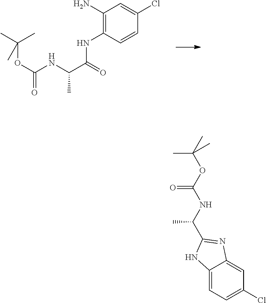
C1(N)=C(NC(C(NC(OC(C)(C)C)=O)C)=O)C=CC(Cl)=C1.CC(OC(=O)NC(C)C1=NC2=CC(Cl)=CC=C2N1)(C)C
